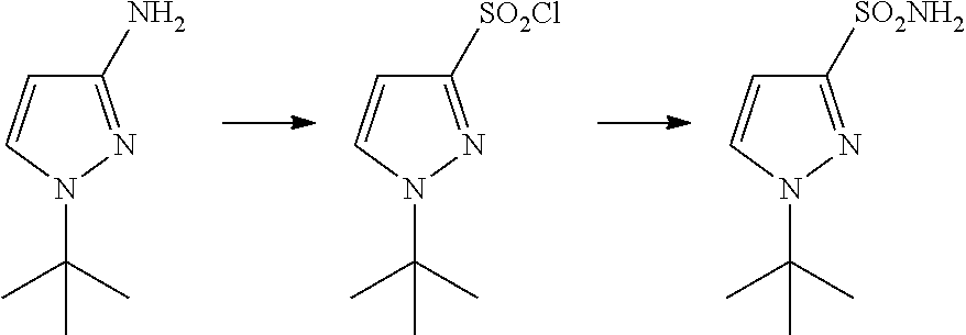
C1(N)=NN(C(C)(C)C)C=C1.C1([SO2Cl])=NN(C(C)(C)C)C=C1.C1([SO2NH2])=NN(C(C)(C)C)C=C1
